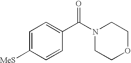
O=C(N1CCOCC1)C1=CC=C([MeS])C=C1
